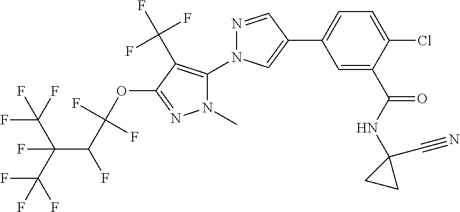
C1=C(C(NC2(C#N)CC2)=O)C(Cl)=CC=C1C1=CN(C2=C(C(F)(F)F)C(OC(C(C(C(F)(F)F)(C(F)(F)F)F)F)(F)F)=NN2C)N=C1
